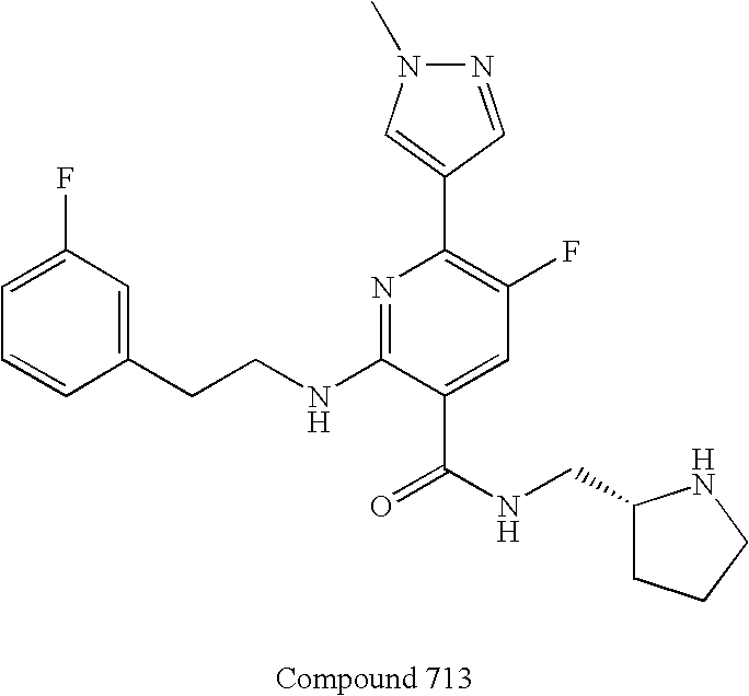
C1=CC(CCNC2=NC(C3=CN(C)N=C3)=C(F)C=C2C(NCC2CCCN2)=O)=CC(F)=C1
